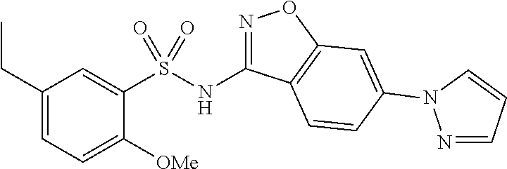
N(C1=NOC2=C1C=CC(N1N=CC=C1)=C2)S(C1=CC(CC)=CC=C1[OMe])(=O)=O
